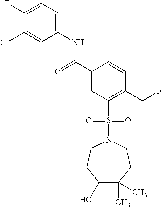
C(C1=CC(S(N2CCC(C)(C)C(O)CC2)(=O)=O)=C(CF)C=C1)(=O)NC1=CC=C(F)C(Cl)=C1
